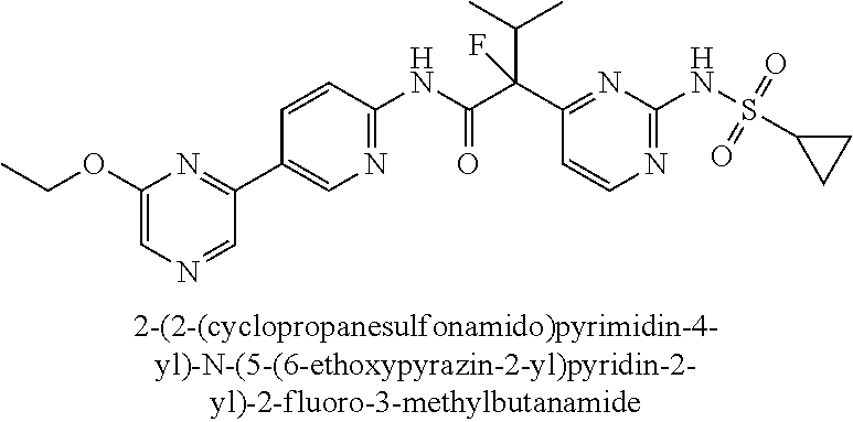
C1(NC(=O)C(C2=NC(NS(C3CC3)(=O)=O)=NC=C2)(F)C(C)C)=NC=C(C2=NC(OCC)=CN=C2)C=C1
